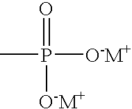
O=P(C)([O-M+])[O-M+]
